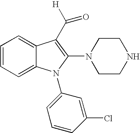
C1=CC=C2C(=C1)C(C([H])=O)=C(N1CCNCC1)N2C1=CC=CC(Cl)=C1
